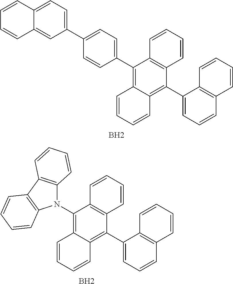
C1=CC2=CC=C(C3=CC=C(C4=C5C(=C(C6=CC=CC7=C6C=CC=C7)C6=C4C=CC=C6)C=CC=C5)C=C3)C=C2C=C1.B.C1=CC=CC2=C1C(N1C3=C(C4=C1C=CC=C4)C=CC=C3)=C1C(=C2C2=CC=CC3=C2C=CC=C3)C=CC=C1.B
